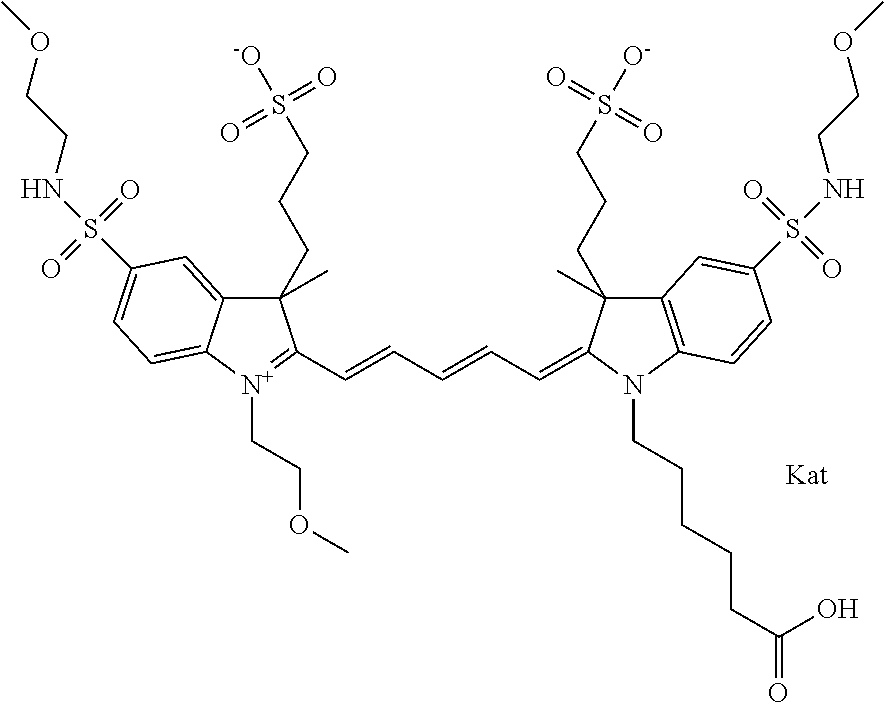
C12=CC(S(NCCOC)(=O)=O)=CC=C1[N+](CCOC)=C(C=CC=CC=C1N(CCCCCC(=O)O)C3=C(C=C(S(=O)(=O)NCCOC)C=C3)C1(CCCS([O-])(=O)=O)C)C2(CCCS([-O])(=O)=O)C
